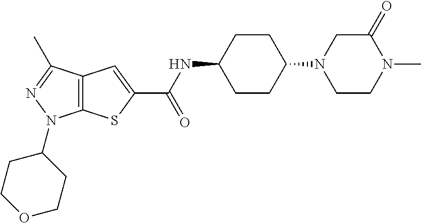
C12=C(SC(C(NC3CCC(N4CC(=O)N(C)CC4)CC3)=O)=C1)N(C1CCOCC1)N=C2C
